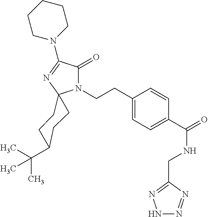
C(C1=CC=C(C(=O)NCC2=NNN=N2)C=C1)CN1C(=O)C(N2CCCCC2)=NC12CCC(C(C)(C)C)CC2
